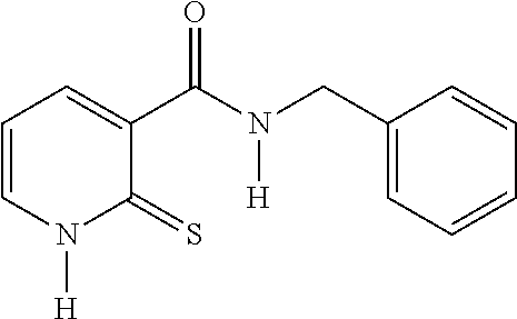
C1=CN([H])C(=S)C(C(N(CC2=CC=CC=C2)[H])=O)=C1
